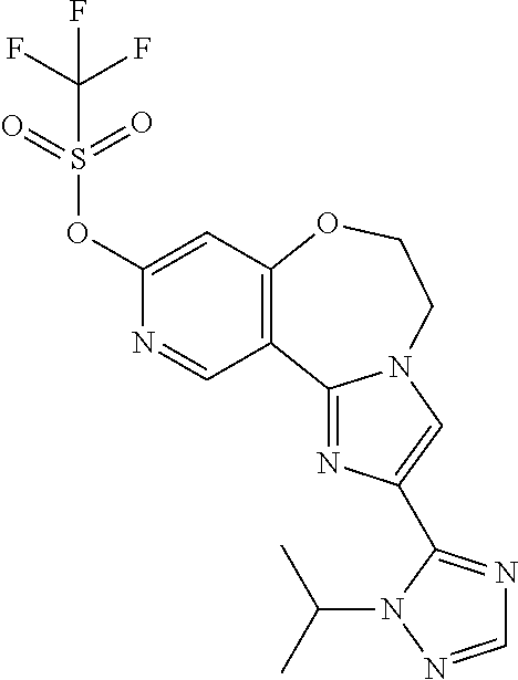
C1(OS(C(F)(F)F)(=O)=O)=CC2=C(C=N1)C1=NC(C3=NC=NN3C(C)C)=CN1CCO2
